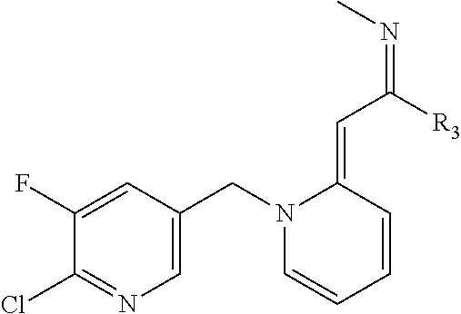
C1(F)=CC(CN2C=CC=CC2=CC([R3])=NC)=CN=C1Cl
